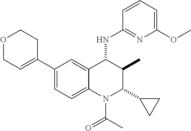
C1(C2=CCOCC2)=CC=C2C(=C1)C(NC1=NC(OC)=CC=C1)C(C)C(C1CC1)N2C(C)=O
